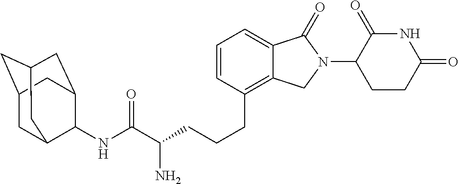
C(CCC1=C2C(=CC=C1)C(=O)N(C1C(=O)NC(=O)CC1)C2)C(C(NC1C2CC3CC(CC1C3)C2)=O)N
